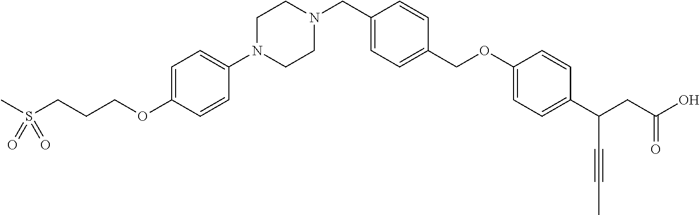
C(C1=CC=C(COC2=CC=C(C(CC(O)=O)C#CC)C=C2)C=C1)N1CCN(C2=CC=C(OCCCS(C)(=O)=O)C=C2)CC1
